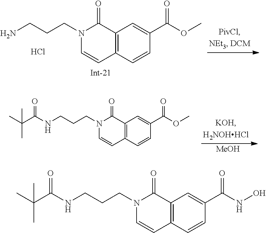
C12=C(C=CC(C(OC)=O)=C1)C=CN(CCCN)C2=O.Cl.C12=C(C=CC(C(OC)=O)=C1)C=CN(CCCNC(C(C)(C)C)=O)C2=O.[MeOH].C12=C(C=CC(C(NO)=O)=C1)C=CN(CCCNC(C(C)(C)C)=O)C2=O
